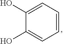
C1=C(O)C(O)=CC=C1
